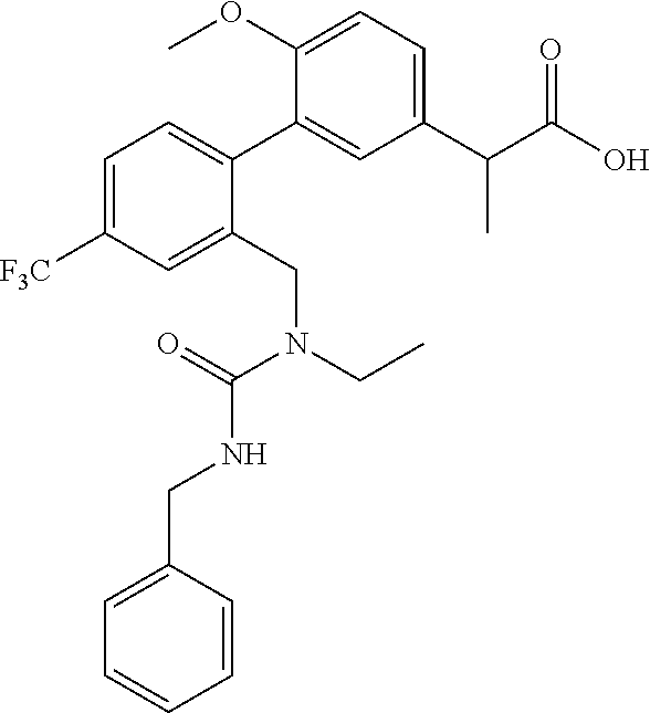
C1=C([F3C])C=C(CN(CC)C(=O)NCC2=CC=CC=C2)C(C2=CC(C(C(O)=O)C)=CC=C2OC)=C1
